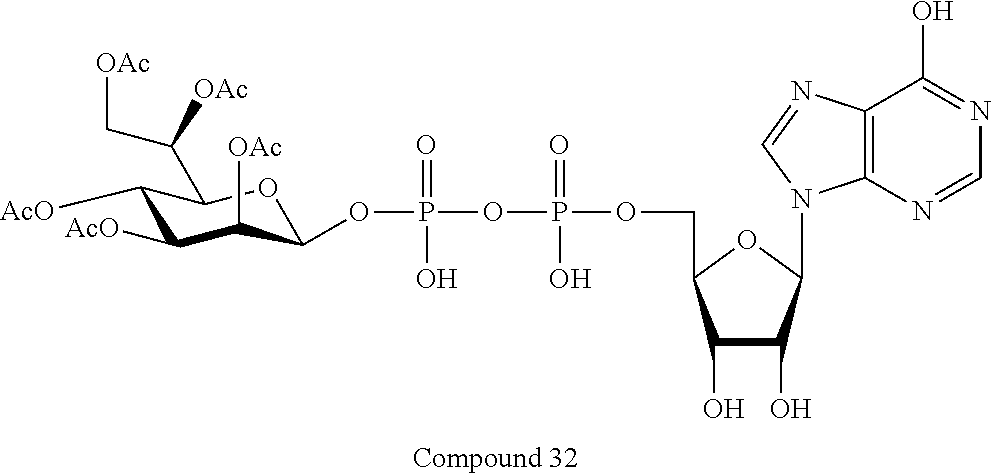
C1([AcO])C([AcO])C([OAc])C(OP(=O)(O)OP(=O)(O)OCC2C(O)C(O)C(N3C4=C(N=C3)C(O)=NC=N4)O2)OC1C(C[OAc])[OAc]
